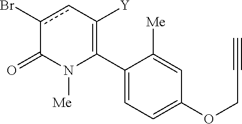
C1(C2=C([Y])cc(Br)C(=O)N2[Me])=CC=C(OCC#C)C=C1[Me]
